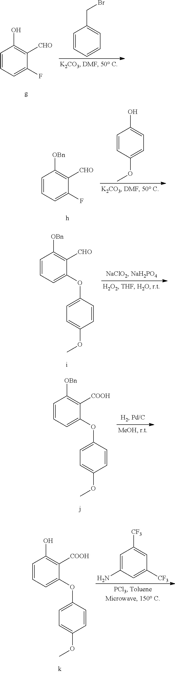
C1=CC=C(F)C([CHO])=C1O.C1=CC=CC=C1CBr.C1=CC=C(F)C([CHO])=C1[OBn].C1=CC(OC)=CC=C1O.C1=CC=C(OC2=CC=C(OC)C=C2)C([CHO])=C1[OBn].C1=CC=C(OC2=CC=C(OC)C=C2)C([COOH])=C1[OBn].C1=CC=C(OC2=CC=C(OC)C=C2)C([COOH])=C1O.C1=C(N)C=C([CF3])C=C1[CF3]
